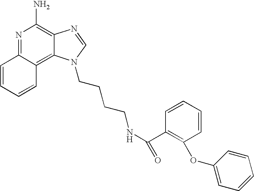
N1=C2C(=C3C(=C1N)N=CN3CCCCNC(C1=C(OC3=CC=CC=C3)C=CC=C1)=O)C=CC=C2
